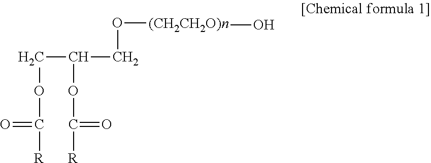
O([(CH2CH2O)n]O)CC(COC(=O)[R])OC([R])=O
